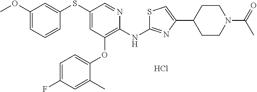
C1(OC)=CC=CC(SC2=CC(OC3=CC=C(F)C=C3C)=C(NC3=NC(C4CCN(C(=O)C)CC4)=CS3)N=C2)=C1.Cl
